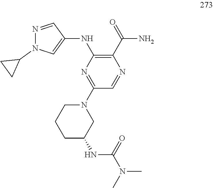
C1(NC2=C(C(=O)N)N=CC(N3CCCC(NC(N(C)C)=O)C3)=N2)=CN(C2CC2)N=C1
